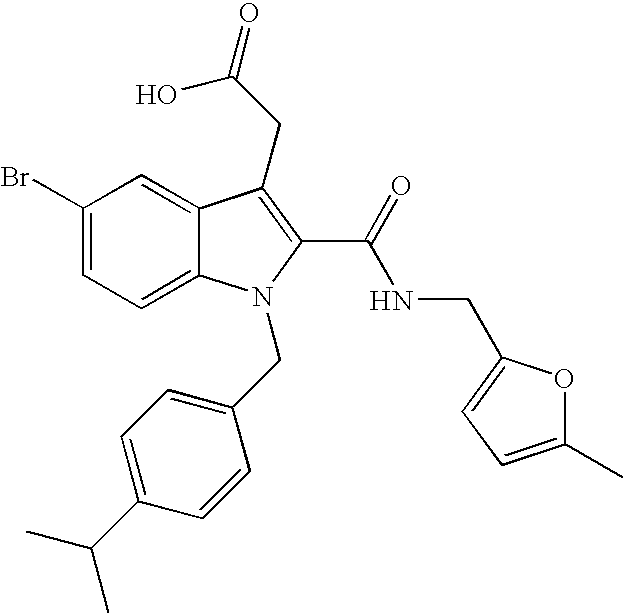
C1(Br)=CC=C2C(=C1)C(CC(=O)O)=C(C(=O)NCC1=CC=C(C)O1)N2CC1=CC=C(C(C)C)C=C1
